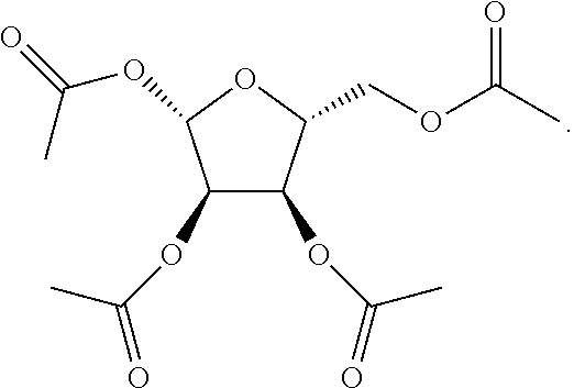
C1(OC(C)=O)C(OC(=O)C)C(COC(C)=O)OC1OC(C)=O
